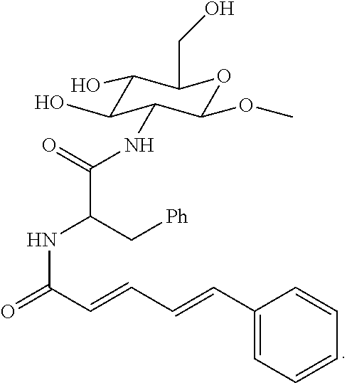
C1(O)C(O)C(NC(C(NC(=O)C=CC=CC2=CC=CC=C2)C[Ph])=O)C(OC)OC1CO
